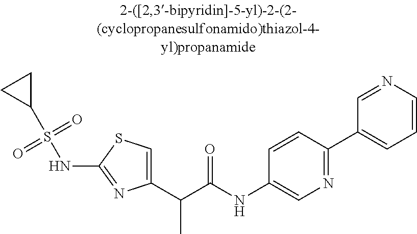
C1(C(C(NC2=CN=C(C3=CC=CN=C3)C=C2)=O)C)=CSC(NS(C2CC2)(=O)=O)=N1
